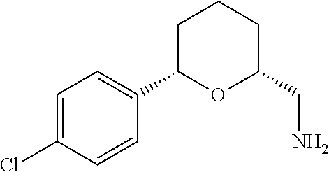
C1=C(Cl)C=CC(C2OC(CN)CCC2)=C1
